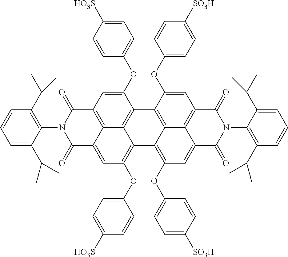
C1(OC2=CC=C([HO3S])C=C2)=C2C3=C(C(OC4=CC=C([HO3S])C=C4)=CC4=C3C(=C1)C(=O)N(C1=C(C(C)C)C=CC=C1C(C)C)C4=O)C1=C3C2=C(OC2=CC=C([SO3H])C=C2)C=C2C3=C(C=C1OC1=CC=C([SO3H])C=C1)C(=O)N(C1=C(C(C)C)C=CC=C1C(C)C)C2=O
